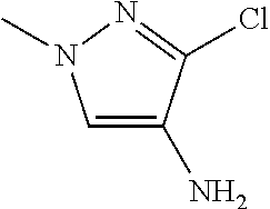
NC1=CN(C)N=C1Cl
